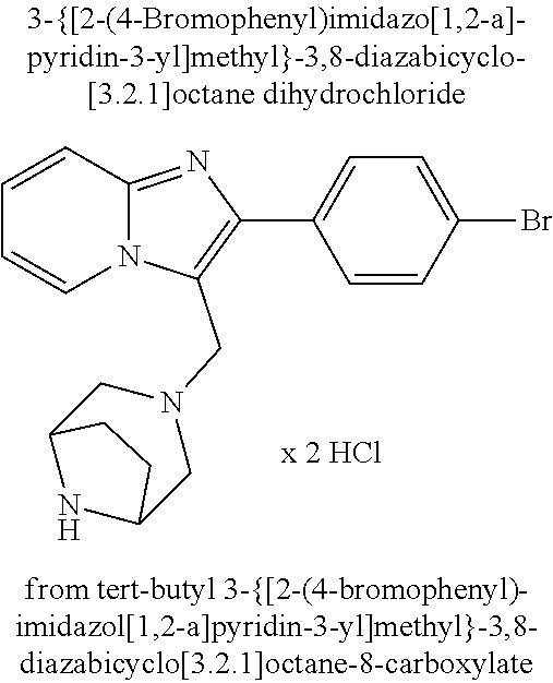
C1=CC2=NC(C3=CC=C(Br)C=C3)=C(CN3CC4NC(C3)CC4)N2C=C1
